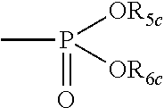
CP([OR6c])([OR5c])=O
